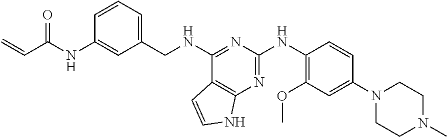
C1=CC=C(CNC2=NC(NC3=C(OC)C=C(N4CCN(C)CC4)C=C3)=NC3=C2C=CN3)C=C1NC(C=C)=O
